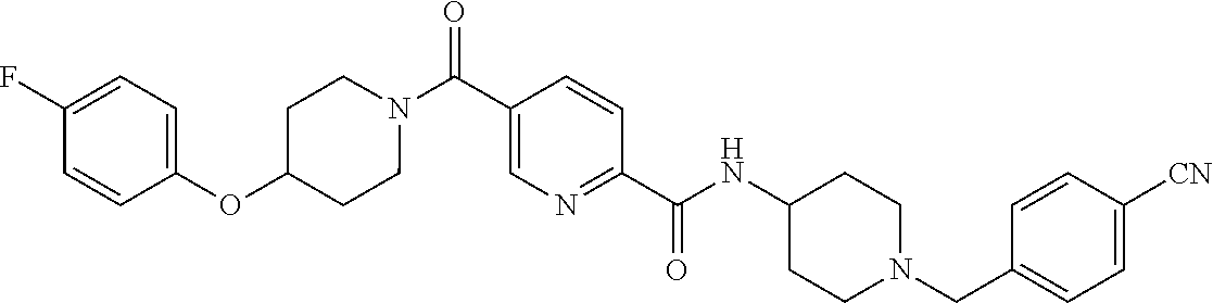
N(C(C1=NC=C(C(N2CCC(OC3=CC=C(F)C=C3)CC2)=O)C=C1)=O)C1CCN(CC2=CC=C([CN])C=C2)CC1
